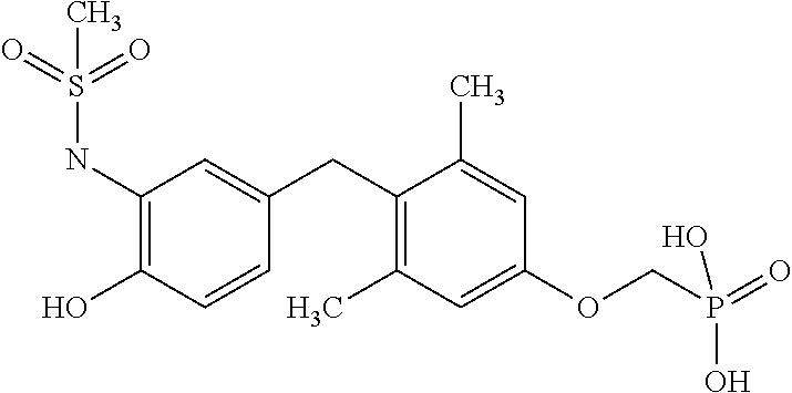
C1=C(CC2=C(C)C=C(OCP(O)(=O)O)C=C2C)C=CC(O)=C1NS(=O)(=O)C
